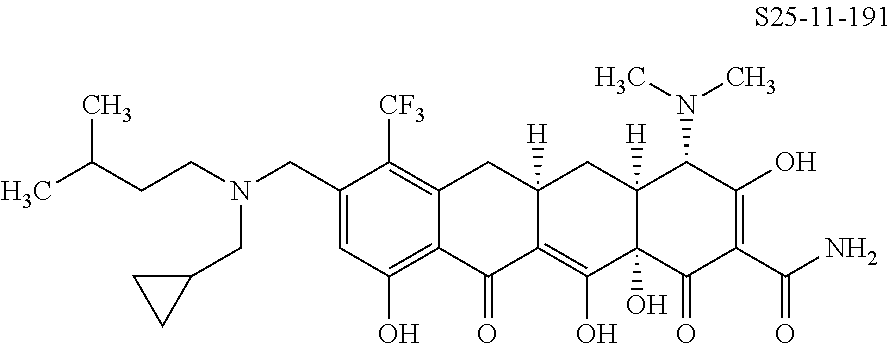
C1=C(CN(CC2CC2)CCC(C)C)C([CF3])=C2C(=C1O)C(=O)C1=C(O)C3(O)C([H])(CC1([H])C2)C(N(C)C)C(O)=C(C(N)=O)C3=O
